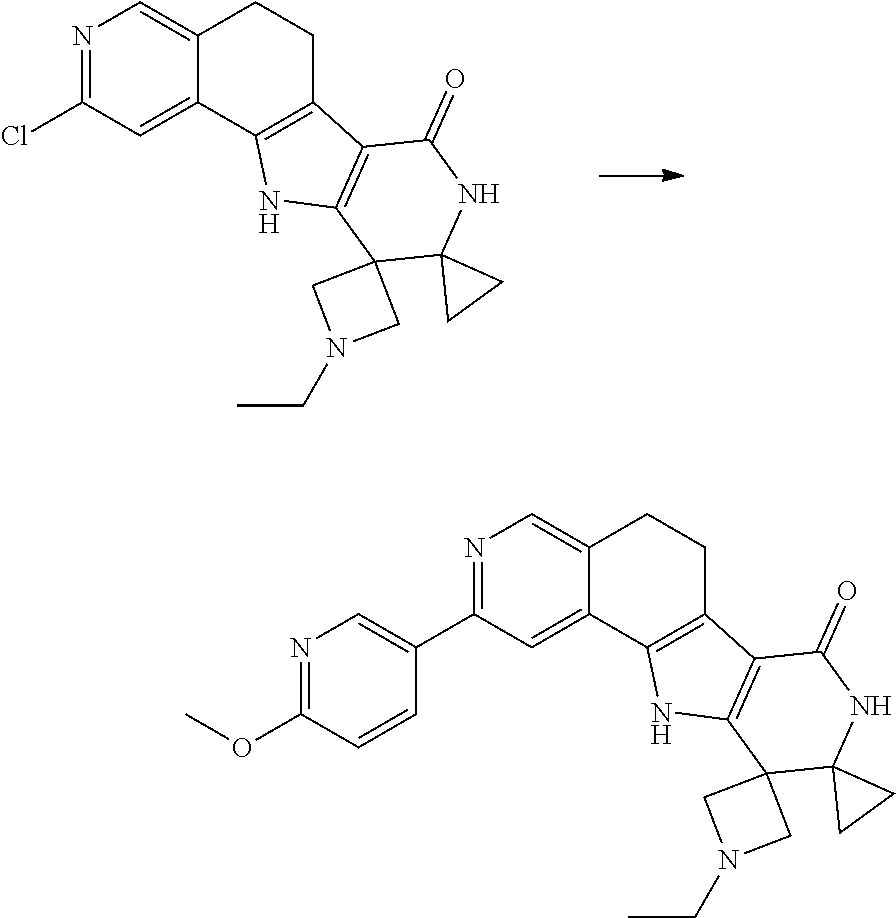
N1=C(Cl)C=C2C(=C1)CCC1=C2NC2=C1C(=O)NC1(C23CN(CC)C3)CC1.N1=C(C2=CN=C(OC)C=C2)C=C2C(=C1)CCC1=C2NC2=C1C(=O)NC1(C23CN(CC)C3)CC1
